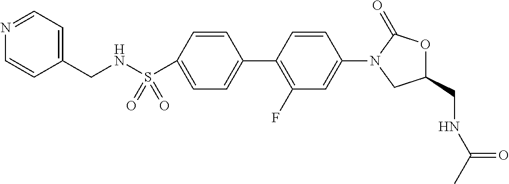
C1(S(=O)(=O)NCC2=CC=NC=C2)=CC=C(C2=C(F)C=C(N3CC(CNC(C)=O)OC3=O)C=C2)C=C1
